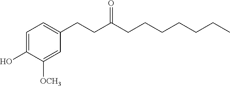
C1=C(O)C([OCH3])=CC(CCC(CCCCCCC)=O)=C1
